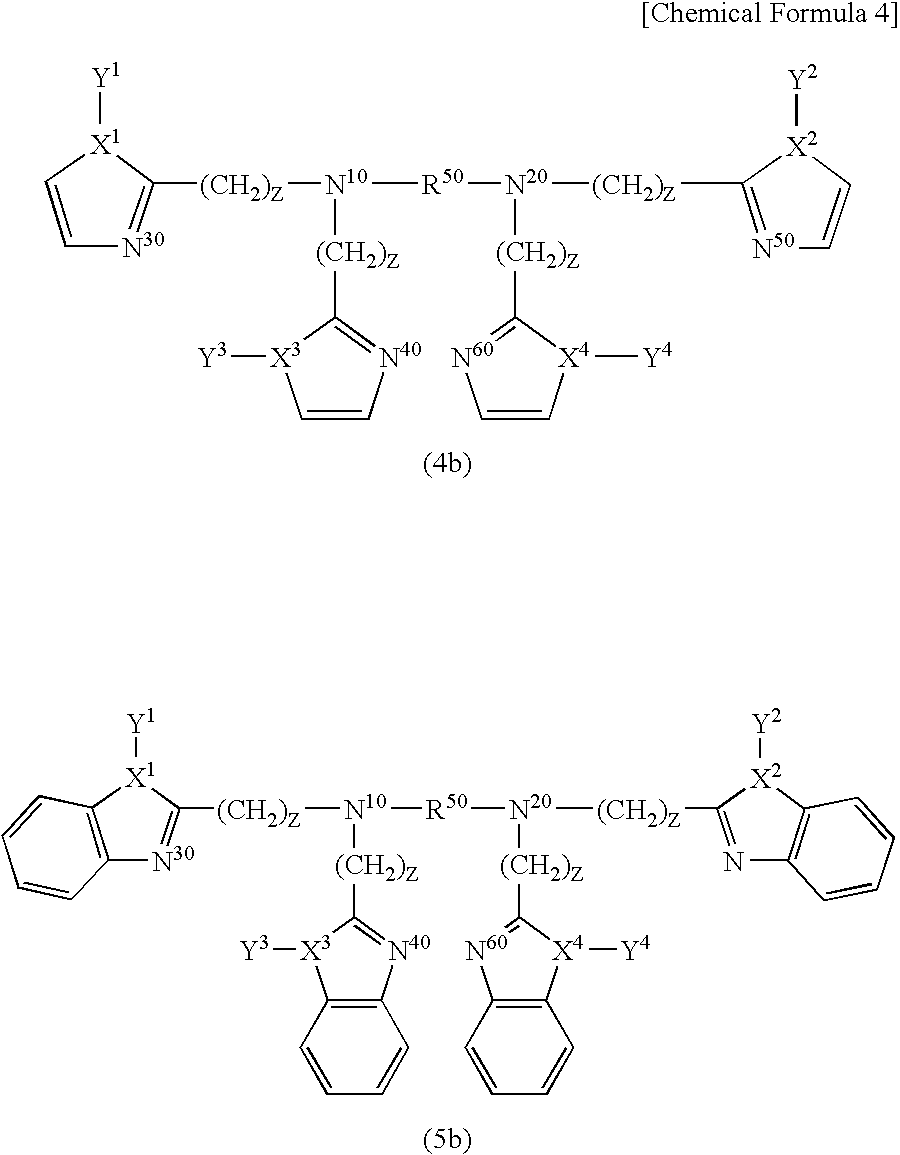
C1([(CH2)Z][N10]([R50][N20]([(CH2)Z]C2=[N50]C=C[X2]2[Y2])[(CH2)Z]C2=[N60]C=C[X4]2[Y4])[(CH2)Z]C2=[N40]C=C[X3]2[Y3])=[N30]C=C[X1]1[Y1].C1([(CH2)Z][N10]([R50][N20]([(CH2)Z]C2=NC3=C([X2]2[Y2])C=CC=C3)[(CH2)Z]C2=[N60]C3=C([X4]2[Y4])C=CC=C3)[(CH2)Z]C2=[N40]C3=C([X3]2[Y3])C=CC=C3)=[N30]C2=C([X1]1[Y1])C=CC=C2
